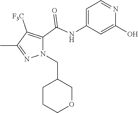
C1=C(NC(=O)C2=C([F3C])C(C)=NN2CC2CCCOC2)C=C(O)N=C1
